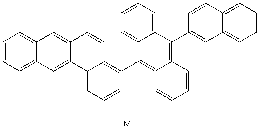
C1=CC=C2C(=C1)C=C1C(=C2)C2=CC=CC(C3=C4C(=C(C5=CC6=CC=CC=C6C=C5)C5=CC=CC=C35)C=CC=C4)=C2C=C1.[M1]
